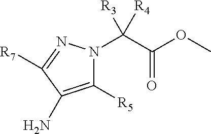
C1([R5])=C(N)C([R7])=NN1C(C(OC)=O)([R3])[R4]
